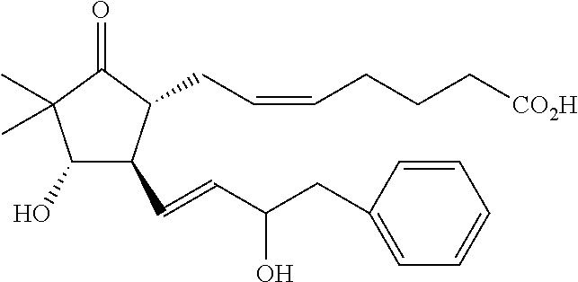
C1(O)C(C=CC(CC2=CC=CC=C2)O)C(CC=CCCC[CO2H])C(=O)C1(C)C
